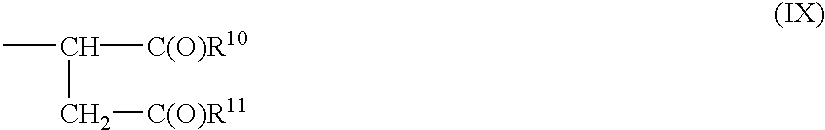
CC(C[C(O)R11])[C(O)R10]
